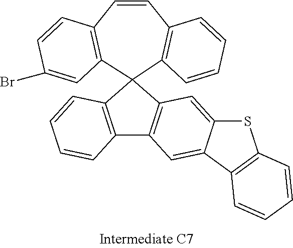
C12=CC3=C(C=C1C1=C(S2)C=CC=C1)C1=C(C32C3=C(C=CC4=C2C=C(Br)C=C4)C=CC=C3)C=CC=C1
